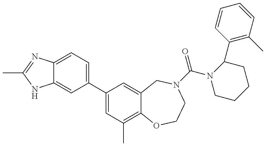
C12=CC(C3=CC(C)=C4C(=C3)CN(C(N3CCCCC3C3=C(C)C=CC=C3)=O)CCO4)=CC=C1N=C(C)N2
